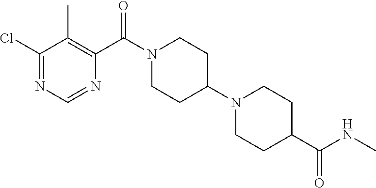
C1(Cl)=NC=NC(C(N2CCC(N3CCC(C(NC)=O)CC3)CC2)=O)=C1C
